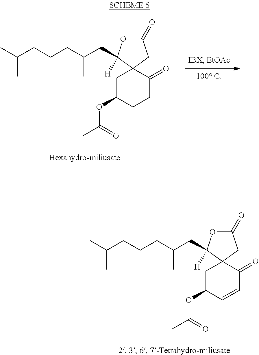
CC(CCCC(CC1([H])OC(=O)CC12CC(OC(C)=O)CCC2=O)C)C.CC(CCCC(CC1([H])OC(=O)CC12CC(OC(C)=O)C=CC2=O)C)C
